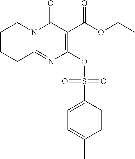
C1CCC2=NC(OS(C3=CC=C(C)C=C3)(=O)=O)=C(C(OCC)=O)C(=O)N2C1
